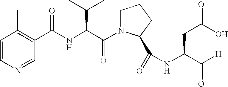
C1=NC=CC(C)=C1C(NC(C(N1CCCC1C(=O)NC(CC(O)=O)C([H])=O)=O)C(C)C)=O
